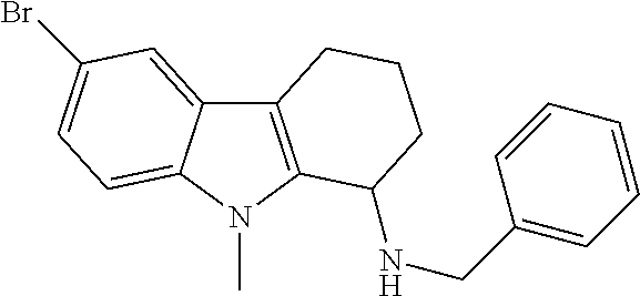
C12=C(N(C)C3=CC=C(Br)C=C13)C(NCC1=CC=CC=C1)CCC2
